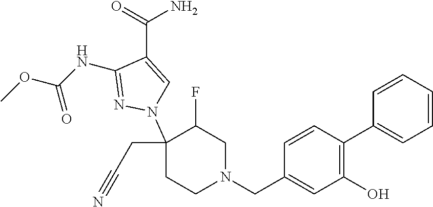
C1(NC(OC)=O)=NN(C2(CC#N)CCN(CC3=CC(O)=C(C4=CC=CC=C4)C=C3)CC2F)C=C1C(=O)N
